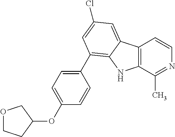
C12=C(C(C)=NC=C1)NC1=C(C3=CC=C(OC4COCC4)C=C3)C=C(Cl)C=C21
